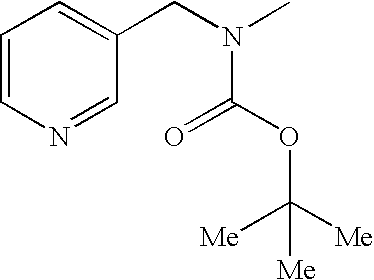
C1=CN=CC(CN(C)C(OC([Me])([Me])[Me])=O)=C1
